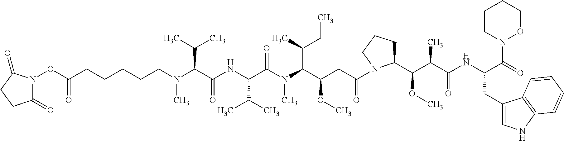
CN(CCCCCC(ON1C(=O)CCC1=O)=O)C(C(NC(C(N(C(C(CC(=O)N1C(C(OC)C(C)C(=O)NC(CC2=CNC3=C2C=CC=C3)C(=O)N2OCCCC2)CCC1)OC)C(C)CC)C)=O)C(C)C)=O)C(C)C
